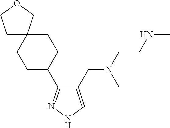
C1(CN(C)CCNC)=CNN=C1C1CCC2(CC1)CCOC2
